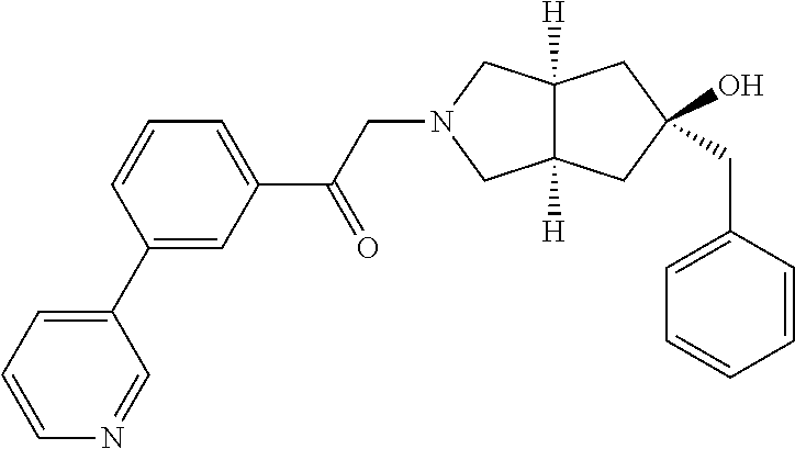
C1=CC=C(C2=CC(C(CN3CC4([H])C([H])(C3)CC(CC3=CC=CC=C3)(O)C4)=O)=CC=C2)C=N1
